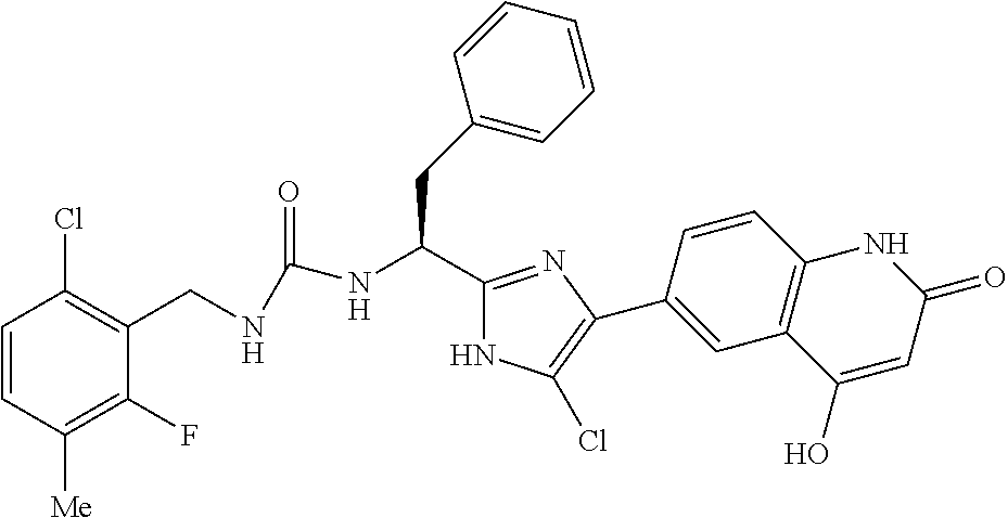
C1=CC([Me])=C(F)C(CNC(=O)NC(C2=NC(C3=CC4=C(C=C3)NC(=O)C=C4O)=C(Cl)N2)CC2=CC=CC=C2)=C1Cl
